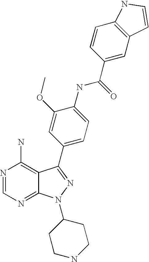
N1=CN=C2C(=C1N)C(C1=CC=C(NC(C3=CC4=C(C=C3)NC=C4)=O)C(OC)=C1)=NN2C1CCNCC1
